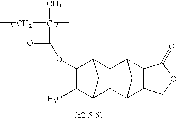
O(C(C(CC)(C)C)=O)C1C2CC(C3C4C5C(C(C23)C4)C(=O)OC5)C1C
